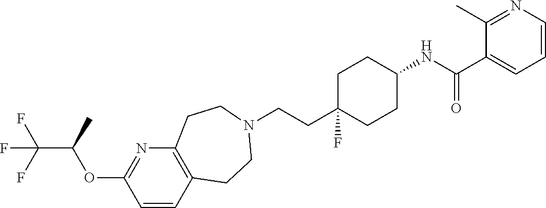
C1=CC2=C(N=C1OC(C(F)(F)F)C)CCN(CCC1(F)CCC(NC(C3=CC=CN=C3C)=O)CC1)CC2
